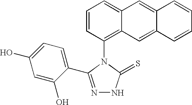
C1=CC(N2C(=S)NN=C2C2=CC=C(O)C=C2O)=C2C(=C1)C=C1C(=C2)C=CC=C1
